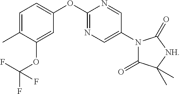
N1=C(OC2=CC=C(C)C(OC(F)(F)F)=C2)N=CC(N2C(=O)C(C)(C)[NH]C2=O)=C1
